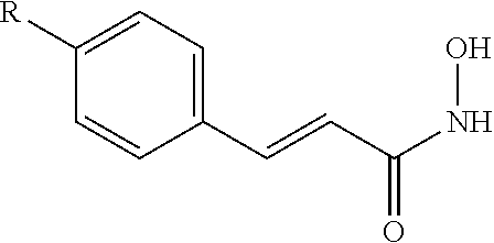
C1(C=CC(NO)=O)=CC=C([R])C=C1
